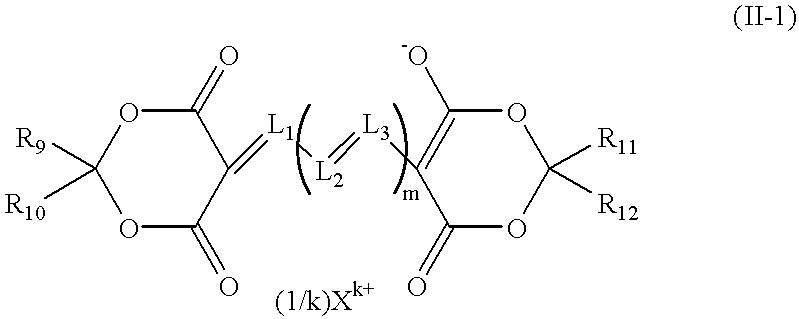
O1C([R9])([R10])OC(=O)C(=[L1][L2]=[L3]C2=C([-O])OC([R11])([R12])OC2=O)C1=O
